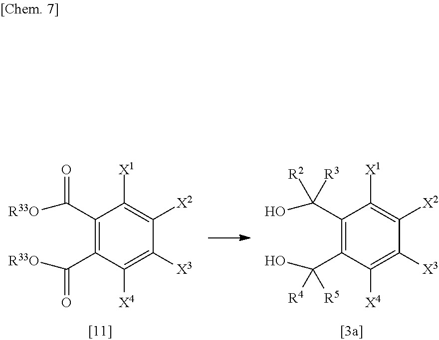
C1(C(O)([R2])[R3])=C(C(O)([R5])[R4])C([X4])=C([X3])C([X2])=C1[X1].C1(C(=O)[R33O])=C(C([R33O])=O)C([X4])=C([X3])C([X2])=C1[X1]
